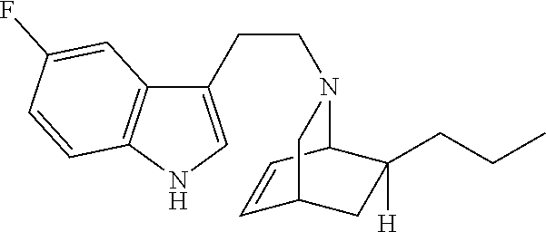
C1(CCN2C3C=CC(CC3(CCC)[H])C2)=CNC2=C1C=C(F)C=C2
